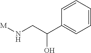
[M]NCC(C1=CC=CC=C1)O
